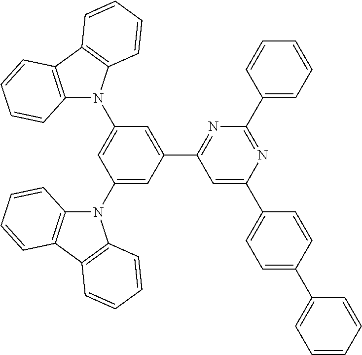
C1=C(C2=CC=C(C3=CC=CC=C3)C=C2)N=C(C2=CC=CC=C2)N=C1C1=CC(N2C3=C(C4=C2C=CC=C4)C=CC=C3)=CC(N2C3=C(C4=C2C=CC=C4)C=CC=C3)=C1
